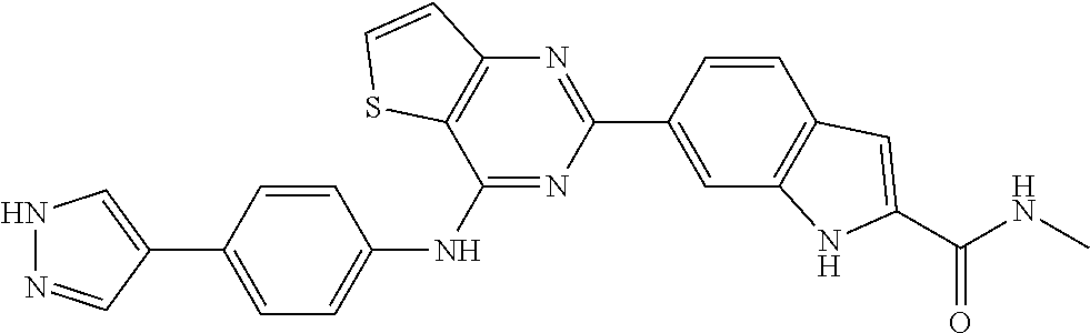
C1=C(C2=CNN=C2)C=CC(NC2=NC(C3=CC4=C(C=C3)C=C(C(=O)NC)N4)=NC3=C2SC=C3)=C1
